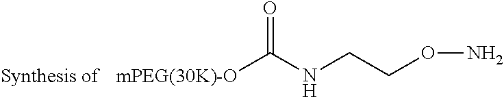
[mPEG(30K)-O]C(NCCON)=O
